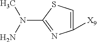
C1([X9])=CSC(N(C)N)=N1
